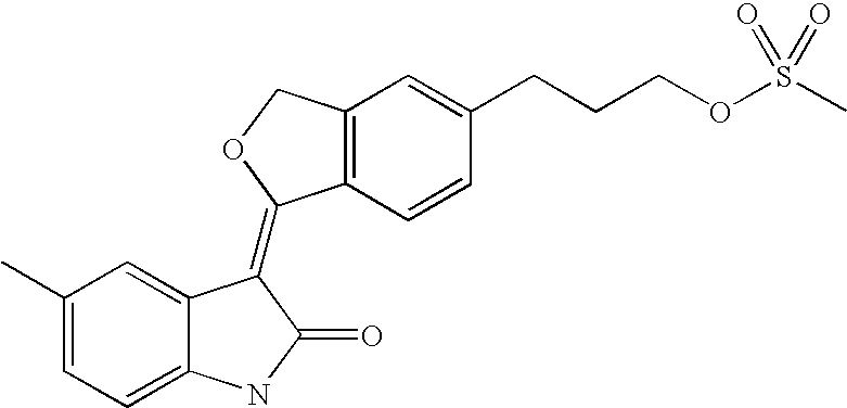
C12=C(C=CC(CCCOS(C)(=O)=O)=C1)C(=C1C3=CC(C)=CC=C3NC1=O)OC2
